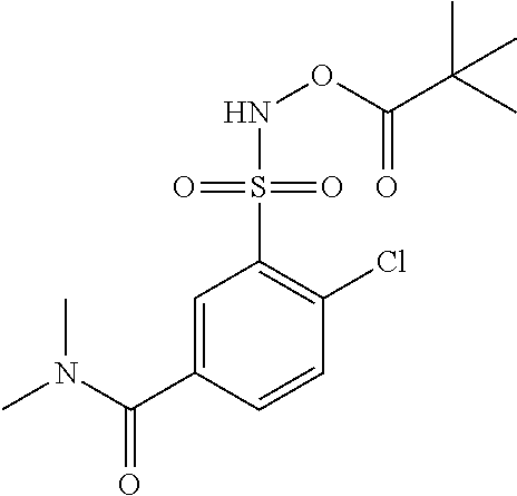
N(OC(=O)C(C)(C)C)S(C1=C(Cl)C=CC(C(N(C)C)=O)=C1)(=O)=O
